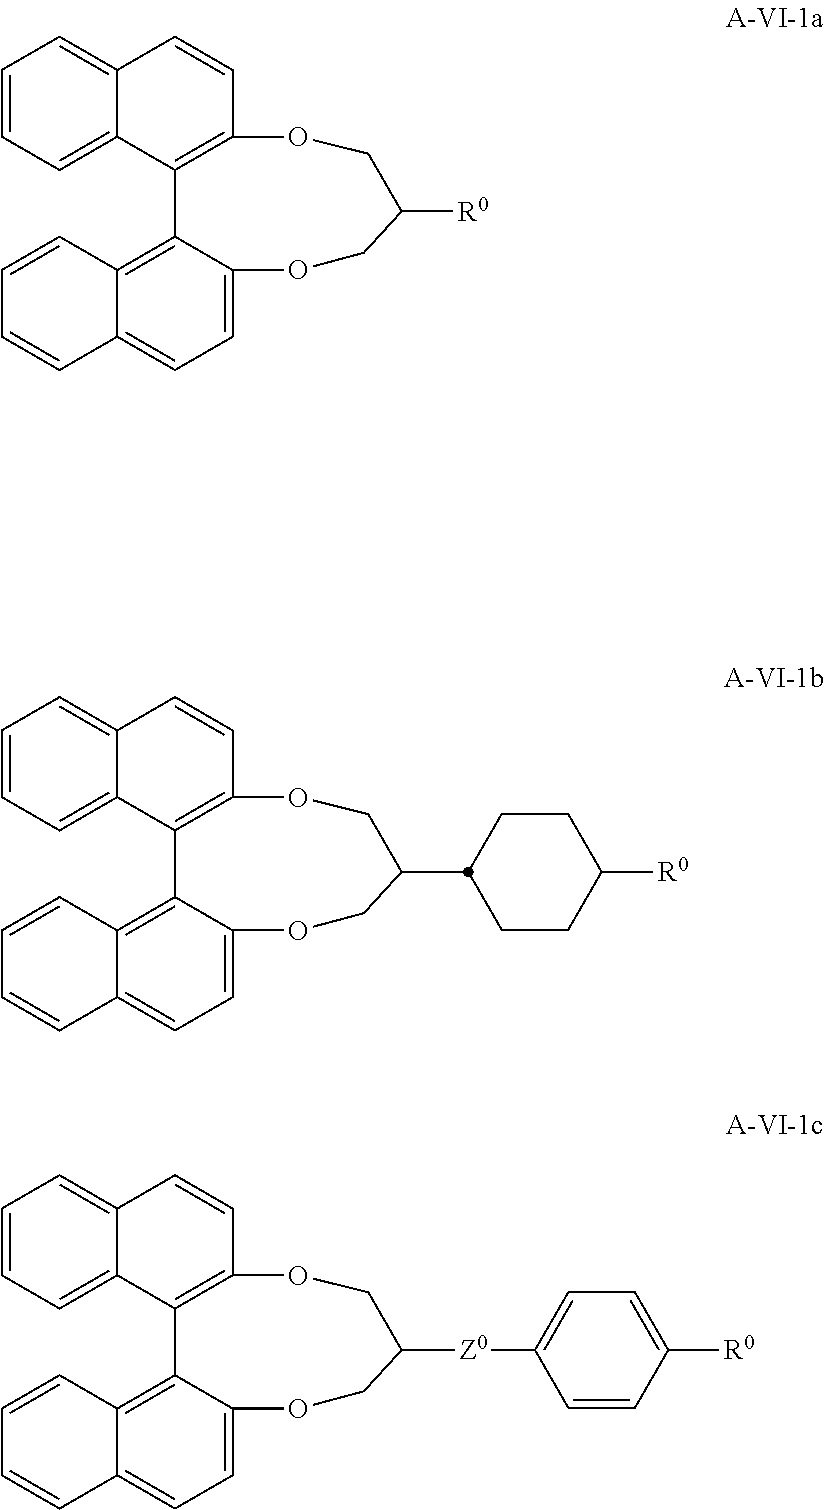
C1OC2=C(C3=CC=CC=C3C=C2)C2=C3C(=CC=C2OCC1[R0])C=CC=C3.C1OC2=C(C3=CC=CC=C3C=C2)C2=C3C(=CC=C2OCC1C1CCC([R0])CC1)C=CC=C3.C1OC2=C(C3=CC=CC=C3C=C2)C2=C3C(=CC=C2OCC1[Z0]C1=CC=C([R0])C=C1)C=CC=C3
